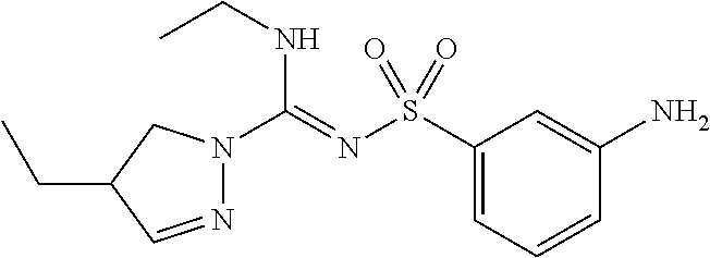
N1=CC(CC)CN1C(=NS(C1=CC=CC(N)=C1)(=O)=O)NCC
